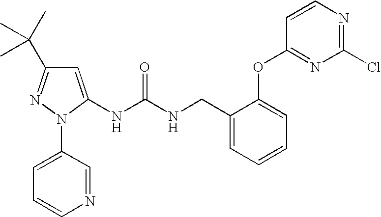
C1=C(NC(=O)NCC2=CC=CC=C2OC2=NC(Cl)=NC=C2)N(C2=CC=CN=C2)N=C1C(C)(C)C
